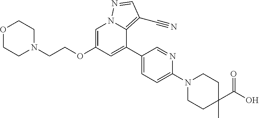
O1CCN(CCOC2=CN3C(=C(C#N)C=N3)C(C3=CC=C(N4CCC(C)(C(O)=O)CC4)N=C3)=C2)CC1
